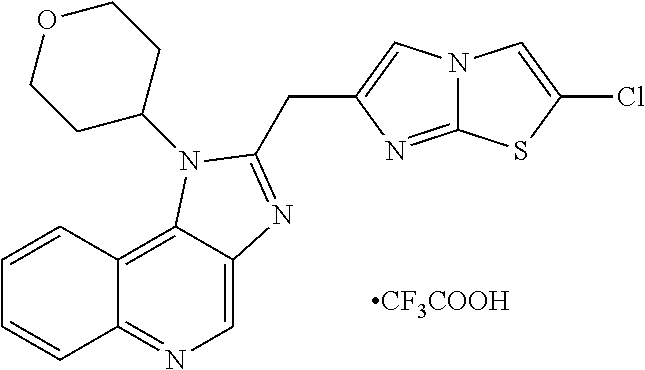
C1=CC2=C3C(=CN=C2C=C1)N=C(CC1=CN2C(=N1)SC(Cl)=C2)N3C1CCOCC1.[CF3COOH]
